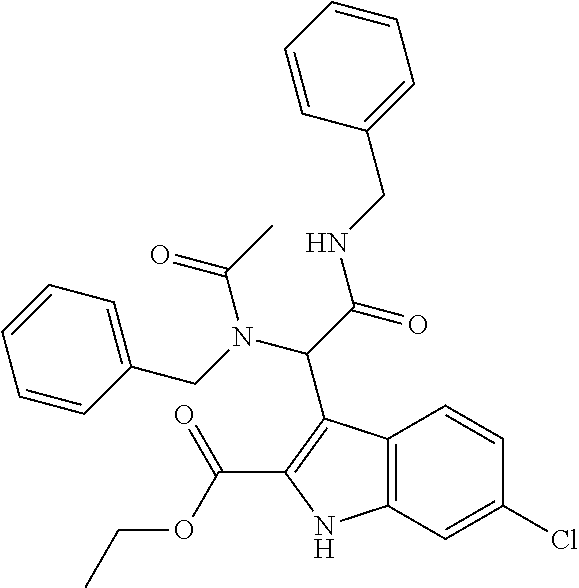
C12=C(C=C(Cl)C=C1)NC(C(OCC)=O)=C2C(C(NCC1=CC=CC=C1)=O)N(C(=O)C)CC1=CC=CC=C1
